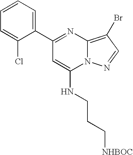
C1(C2=CC=CC=C2Cl)=NC2=C(Br)C=NN2C(NCCC[NHBOC])=C1
